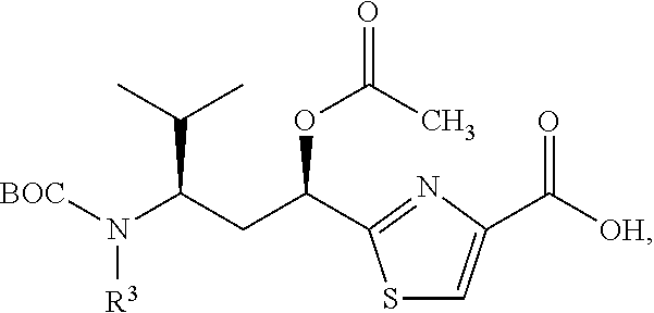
[BOC]N(C(CC(C1=NC(C([OH])=O)=CS1)OC(=O)C)C(C)C)[R3]
